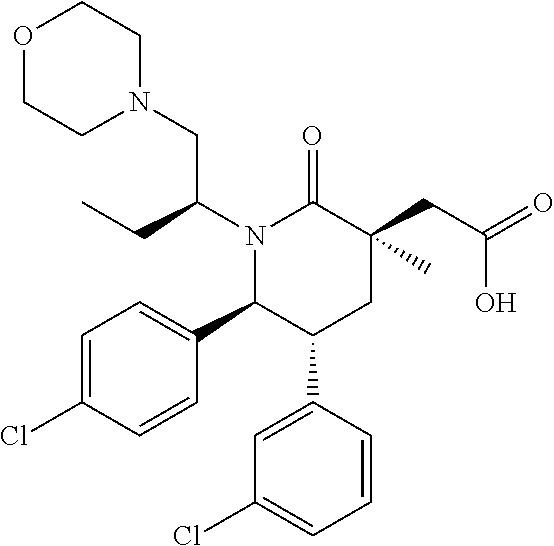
C1=C(Cl)C=CC(C2C(C3=CC(Cl)=CC=C3)CC(CC(=O)O)(C)C(=O)N2C(CC)CN2CCOCC2)=C1
